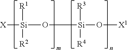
[Si]([X])([R1])([R2])O[Si](O[X1])([R3])[R4]
